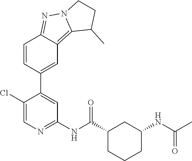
C1=CC(C2=CC(NC(C3CC(NC(=O)C)CCC3)=O)=NC=C2Cl)=CC2=C3N(N=C12)CCC3C
